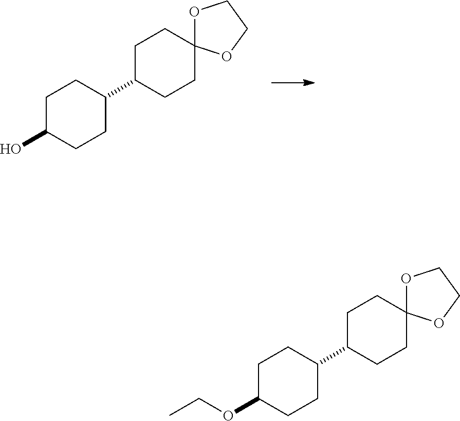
C1CC(C2CCC3(CC2)OCCO3)CCC1O.C1CC(C2CCC3(CC2)OCCO3)CCC1OCC
